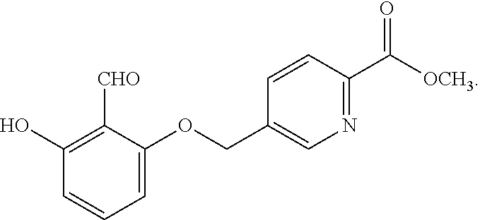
C1(OCC2=CN=C(C([OCH3])=O)C=C2)=CC=CC(O)=C1[CHO]
